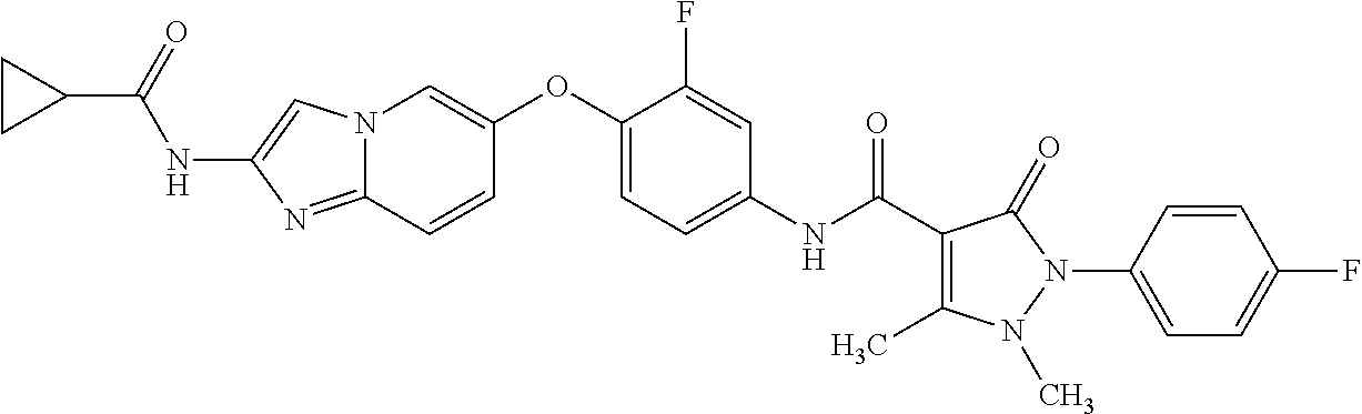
C1(NC(C2=C(C)N(C)N(C3=CC=C(F)C=C3)C2=O)=O)=CC=C(OC2=CN3C(=NC(NC(C4CC4)=O)=C3)C=C2)C(F)=C1
